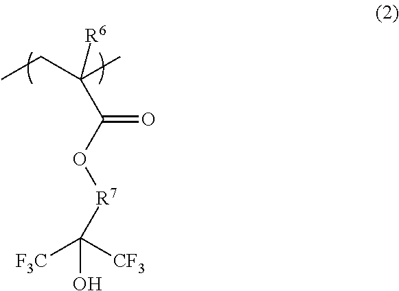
O=C(O[R7]C(O)([CF3])[F3C])C([R6])(C)CC
